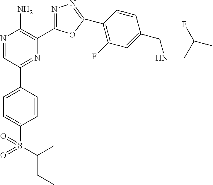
N1=CC(C2=CC=C(S(C(C)CC)(=O)=O)C=C2)=NC(C2=NN=C(C3=C(F)C=C(CNCC(F)C)C=C3)O2)=C1N
